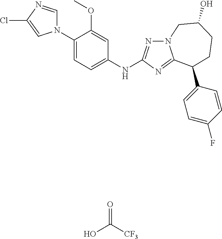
C1(N2C=NC(Cl)=C2)=CC=C(NC2=NN3C(=N2)C(C2=CC=C(F)C=C2)CCC(O)C3)C=C1OC.O=C([CF3])O
